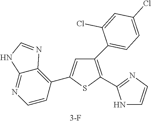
C1(C2=CC=C(Cl)C=C2Cl)=C(C2=NC=CN2)SC(C2=C3C(=NC=C2)NC=N3)=C1
